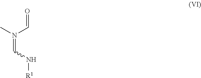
N(=CN[R1])(C)C=O
